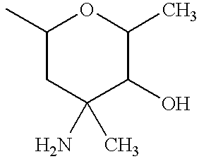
C1(C)CC(C)(N)C(O)C(C)O1
